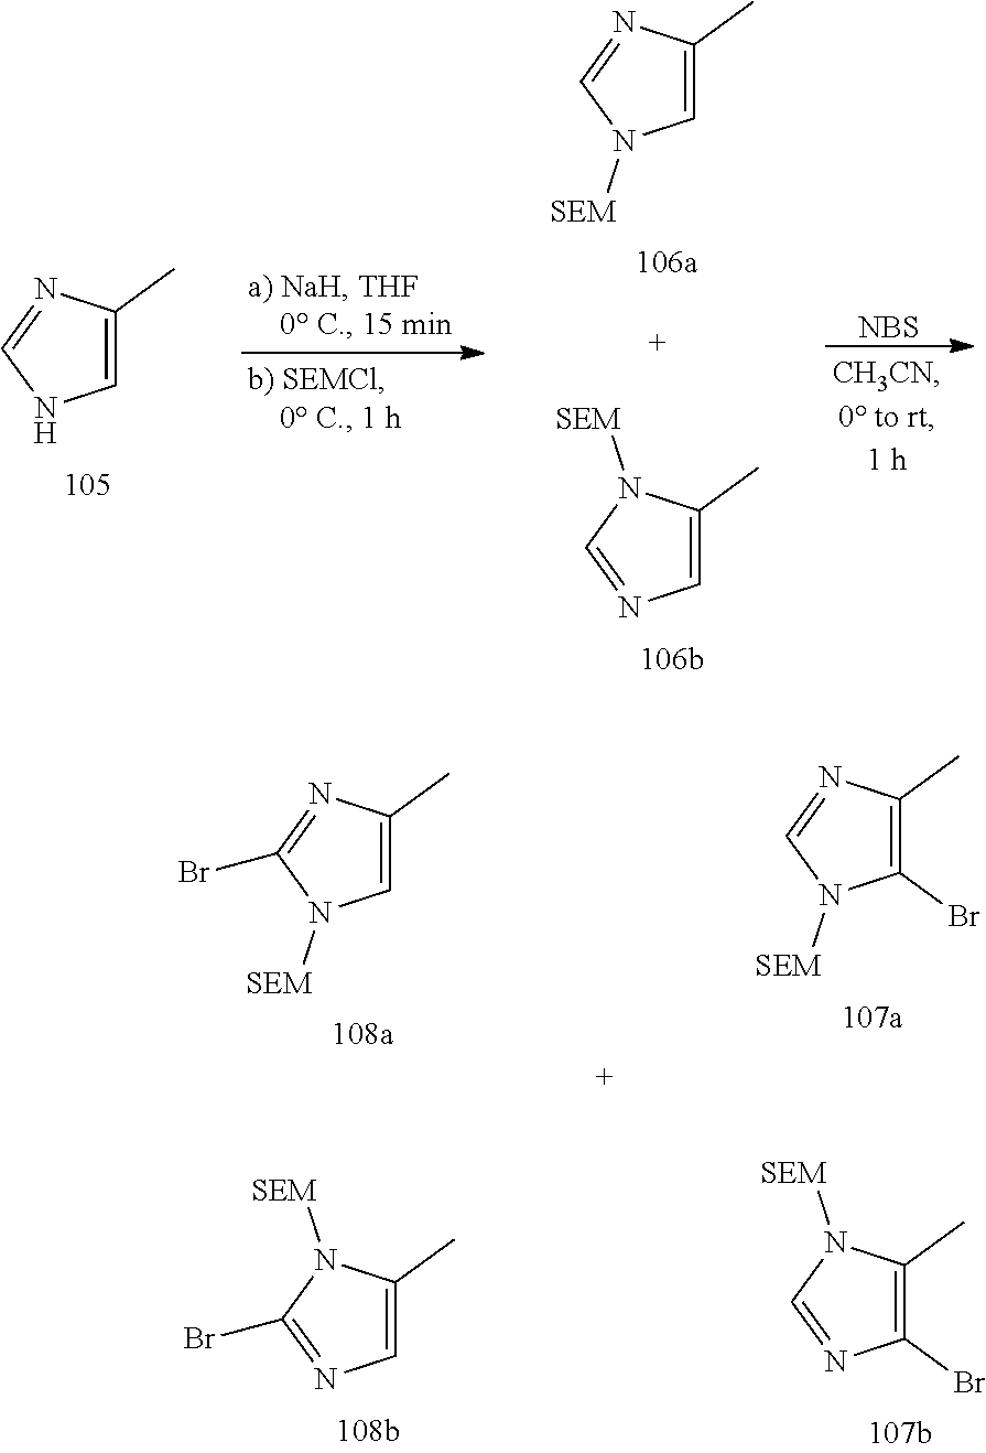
C1=C(C)N=C(Br)N1[SEM].C1=C(C)N([SEM])C(Br)=N1.C1(Br)=C(C)N=CN1[SEM].C1(Br)=C(C)N([SEM])C=N1.C1=C(C)N=CN1.[NBS].C1=C(C)N=CN1[SEM].C1=C(C)N([SEM])C=N1
